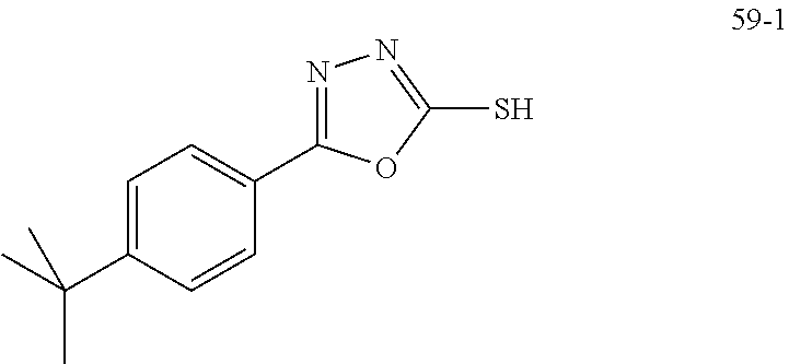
CC(C1=CC=C(C2=NN=C(S)O2)C=C1)(C)C
